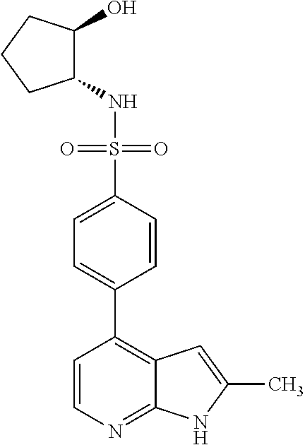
C1(NS(=O)(=O)C2=CC=C(C3=C4C(=NC=C3)NC(C)=C4)C=C2)C(O)CCC1
